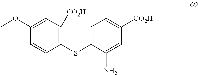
C1(OC)=CC([CO2H])=C(SC2=CC=C([CO2H])C=C2N)C=C1
